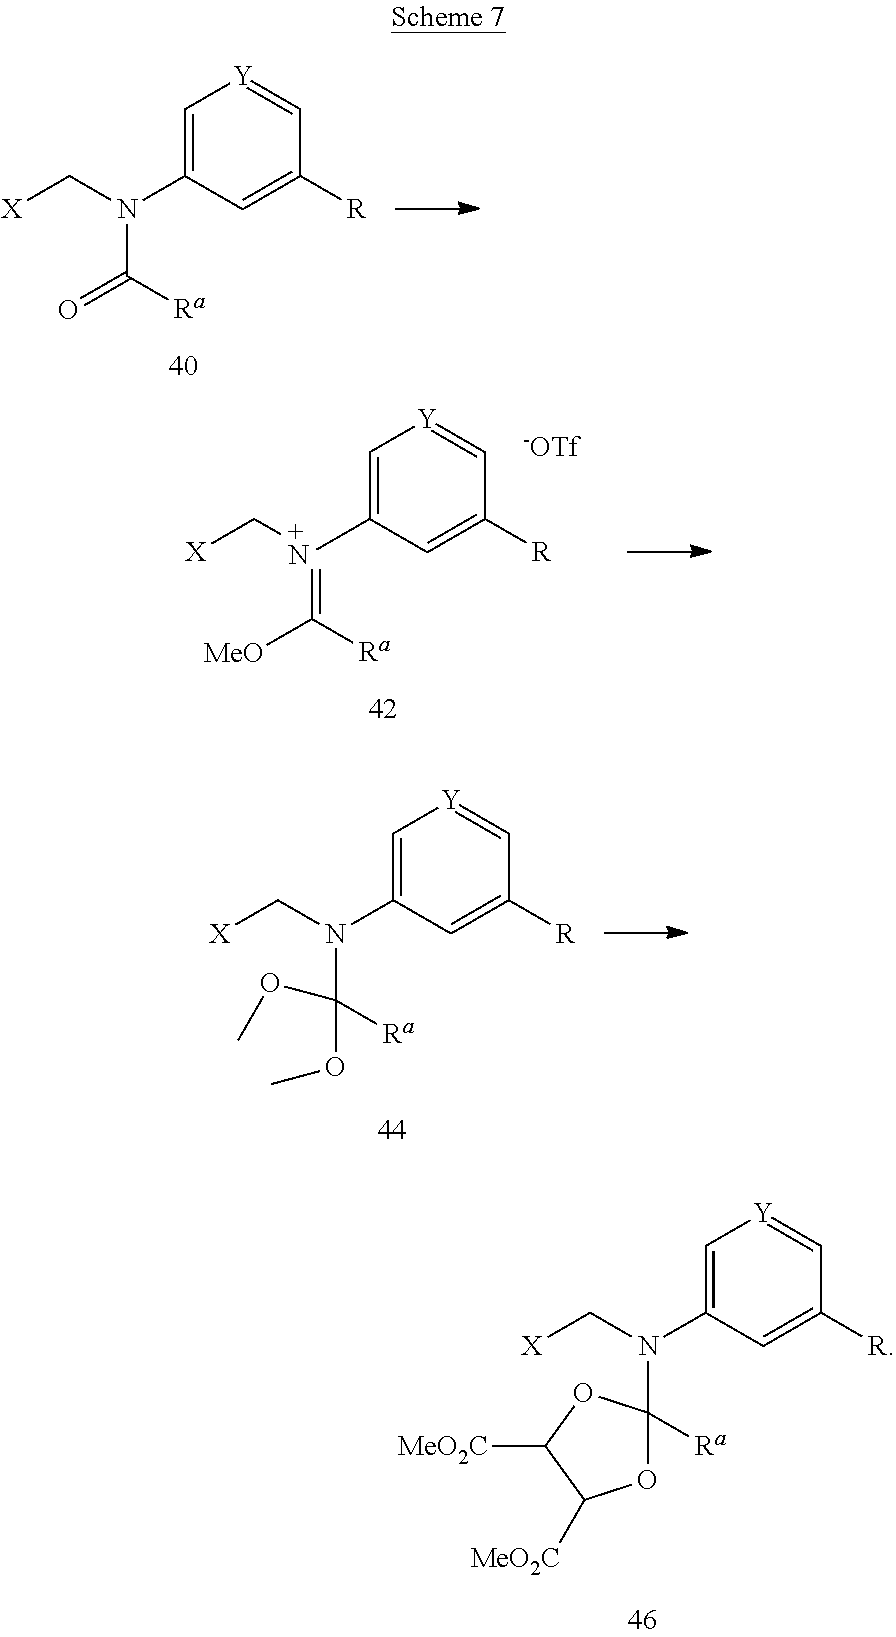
C1=C(N(C[X])C([Ra])=O)C=C([R])C=[Y]1.C1=C(N(C[X])C(OC)([Ra])OC)C=C([R])C=[Y]1.C1=C([+N](C[X])=C([Ra])[MeO])C=C([R])C=[Y]1.[-OTf].C1=C(N(C[X])C2([Ra])OC([MeO2C])C([MeO2C])O2)C=C([R])C=[Y]1
